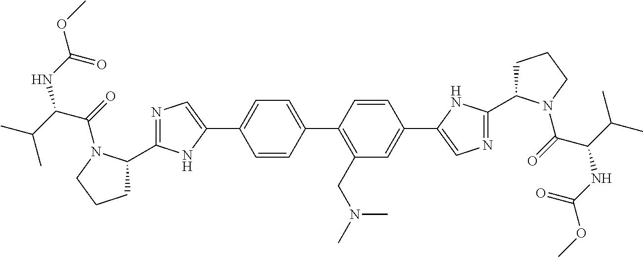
C1C(C2=NC=C(C3=CC=C(C4=C(CN(C)C)C=C(C5=CN=C(C6CCCN6C(=O)C(C(C)C)NC(OC)=O)N5)C=C4)C=C3)N2)N(C(C(C(C)C)NC(OC)=O)=O)CC1
